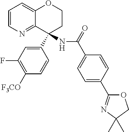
C1=CN=C2C(=C1)OCCC2(NC(C1=CC=C(C2=NC(C)(C)CO2)C=C1)=O)C1=CC(F)=C([F3CO])C=C1
